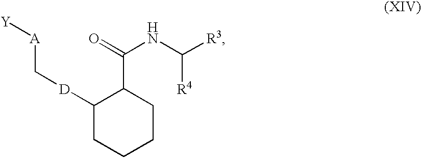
C1([D]C[A][Y])CCCCC1C(=O)NC([R3])[R4]
